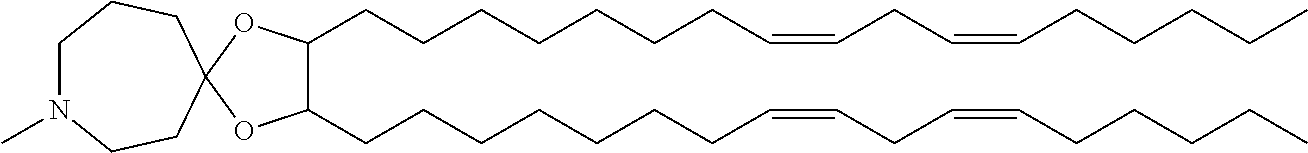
C1N(C)CCC2(CC1)OC(CCCCCCCC=CCC=CCCCCC)C(CCCCCCCC=CCC=CCCCCC)O2
